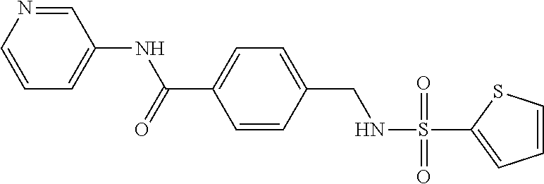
C1=NC=CC=C1NC(C1=CC=C(CNS(=O)(=O)C2=CC=CS2)C=C1)=O
